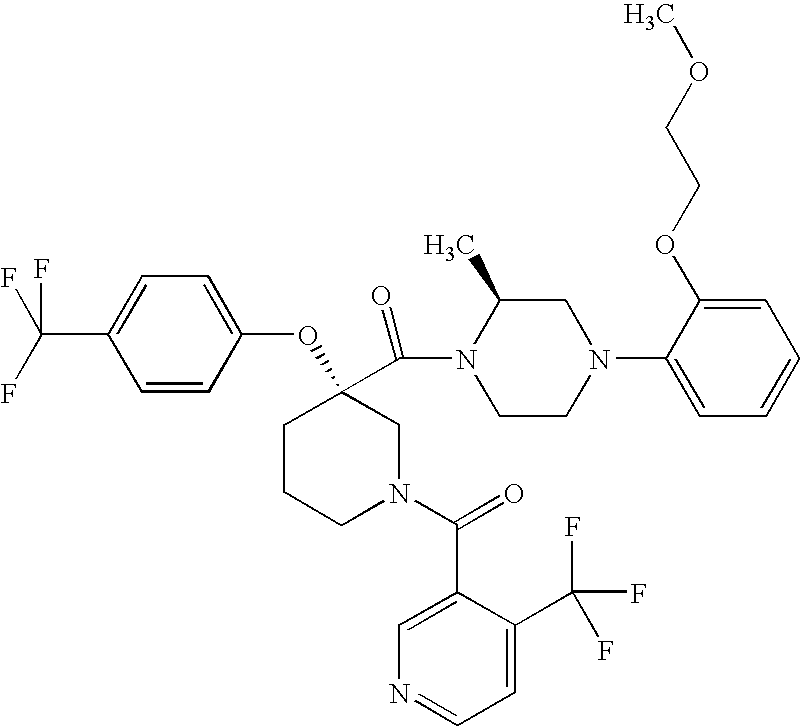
C1=CC(OC2(C(N3CCN(C4=CC=CC=C4OCCOC)CC3C)=O)CCCN(C(C3=CN=CC=C3C(F)(F)F)=O)C2)=CC=C1C(F)(F)F
